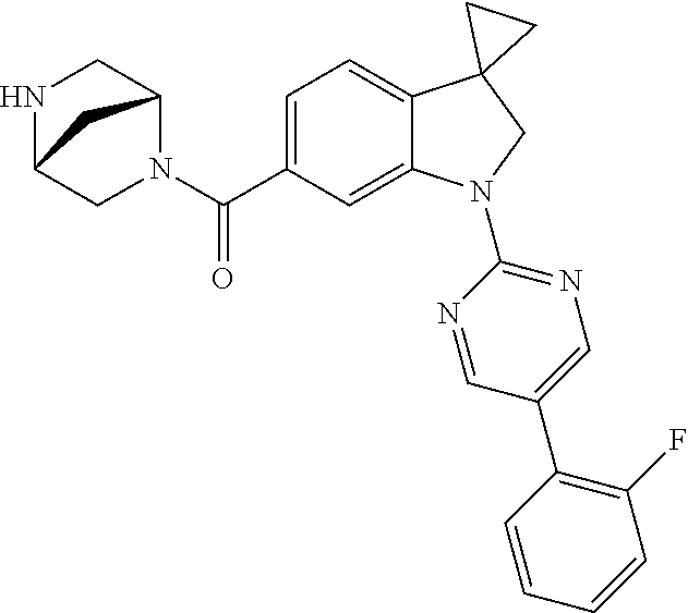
N1(C(C2=CC=C3C(=C2)N(C2=NC=C(C4=C(F)C=CC=C4)C=N2)CC32CC2)=O)C2CNC(C1)C2
